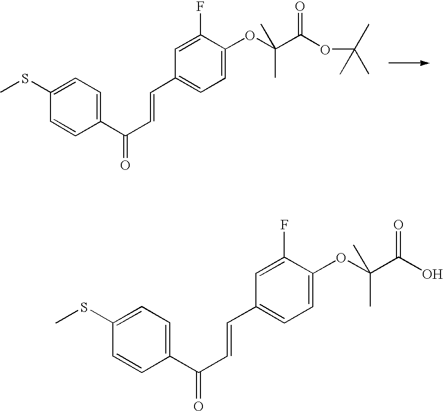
CSC1=CC=C(C(C=CC2=CC=C(OC(C(OC(C)(C)C)=O)(C)C)C(F)=C2)=O)C=C1.CSC1=CC=C(C(C=CC2=CC=C(OC(C(O)=O)(C)C)C(F)=C2)=O)C=C1
